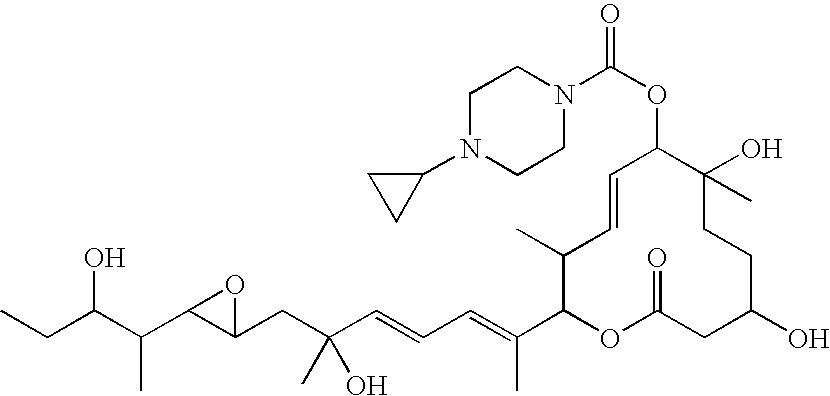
CCC(C(C1C(CC(C=CC=C(C2OC(=O)CC(O)CCC(O)(C)C(OC(=O)N3CCN(C4CC4)CC3)C=CC2C)C)(O)C)O1)C)O
